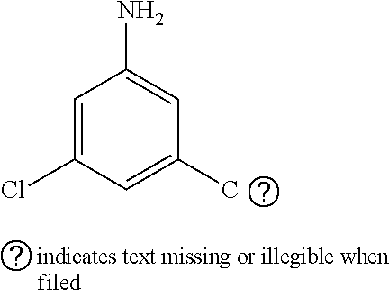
C1=C(Cl)C=C(C)C=C1N
